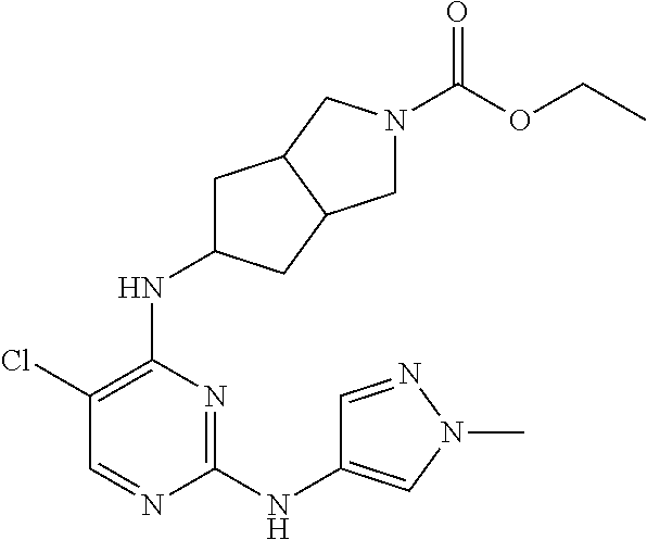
C1(NC2=CN(C)N=C2)=NC(NC2CC3C(C2)CN(C(OCC)=O)C3)=C(Cl)C=N1
